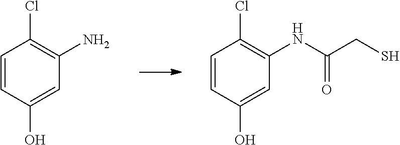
C1=CC(O)=CC(N)=C1Cl.C1=CC(O)=CC(NC(CS)=O)=C1Cl
